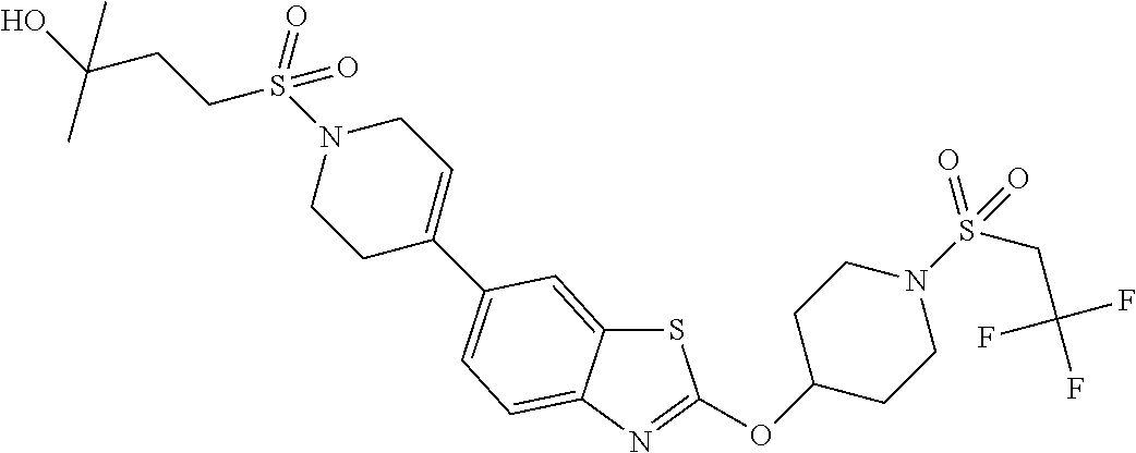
S1C2=CC(C3=CCN(S(CCC(O)(C)C)(=O)=O)CC3)=CC=C2N=C1OC1CCN(S(CC(F)(F)F)(=O)=O)CC1
